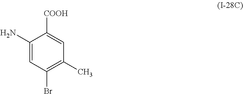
C1(N)=CC(Br)=C(C)C=C1[COOH]
